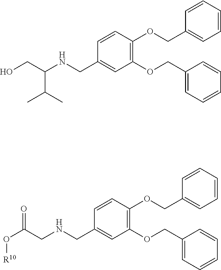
C1(OCC2=CC=CC=C2)=C(OCC2=CC=CC=C2)C=CC(CNC(CO)C(C)C)=C1.C1(OCC2=CC=CC=C2)=C(OCC2=CC=CC=C2)C=CC(CNCC(O[R10])=O)=C1
